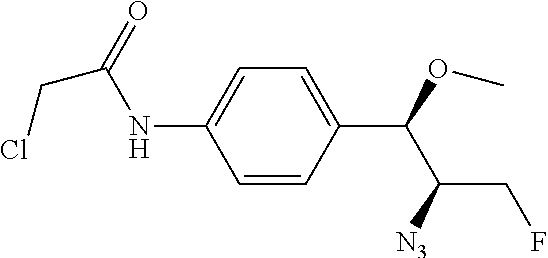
C1=CC(C(OC)C([N3])CF)=CC=C1NC(=O)CCl
